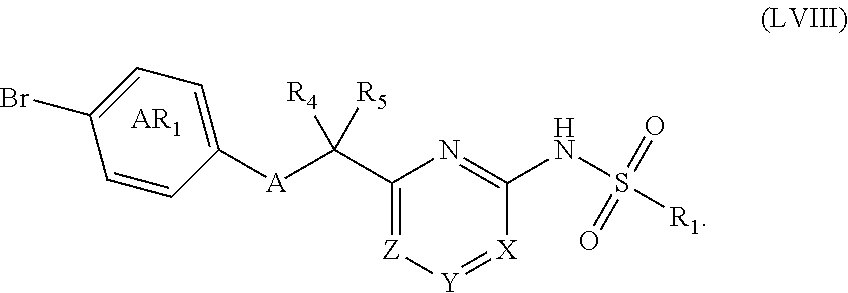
C1(C([A]C2=CC=C(Br)C=C2)([R4])[R5])=[Z][Y]=[X]C(NS([R1])(=O)=O)=N1.[AR1]
